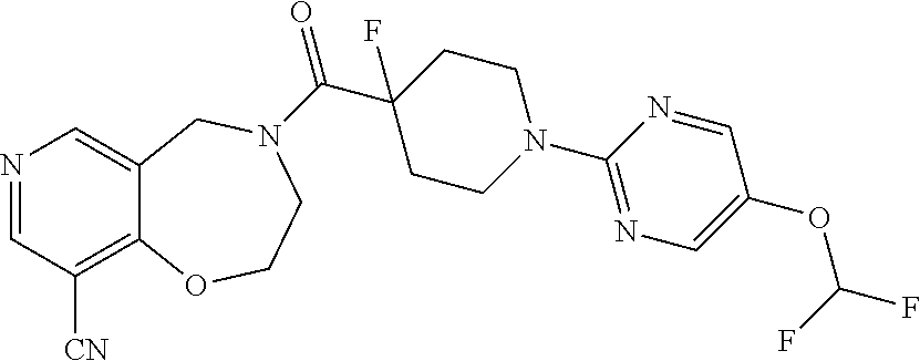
N1=CC([CN])=C2C(=C1)CN(C(C1(F)CCN(C3=NC=C(OC(F)F)C=N3)CC1)=O)CCO2
